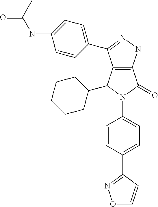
C12=C(C(C3CCCCC3)N(C3=CC=C(C4=NOC=C4)C=C3)C1=O)C(C1=CC=C(NC(C)=O)C=C1)=NN2
